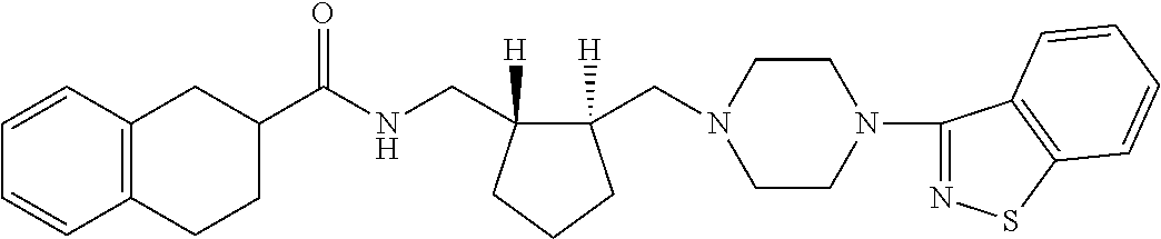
C12=C(CCC(C(NCC3([H])C(CN4CCN(C5=NSC6=C5C=CC=C6)CC4)([H])CCC3)=O)C1)C=CC=C2
